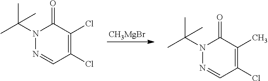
[CH3MgBr].C1(Cl)=C(Cl)C(=O)N(C(C)(C)C)N=C1.C1(Cl)=C(C)C(=O)N(C(C)(C)C)N=C1
